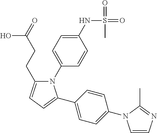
N1(C2=CC=C(NS(=O)(=O)C)C=C2)C(CCC(=O)O)=CC=C1C1=CC=C(N2C=CN=C2C)C=C1
